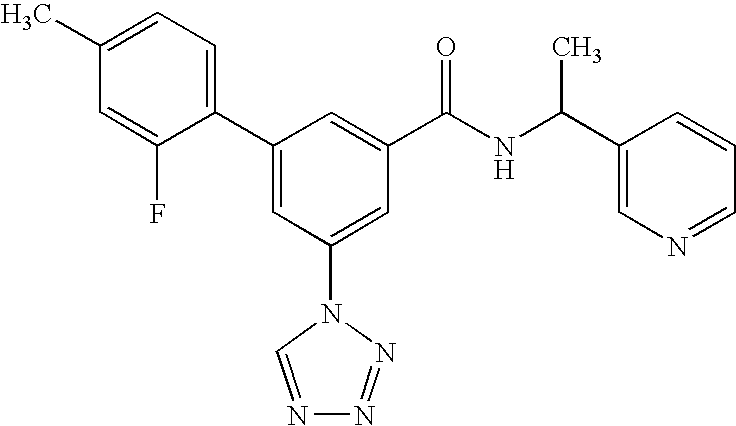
C1(C2=CC(N3C=NN=N3)=CC(C(NC(C3=CN=CC=C3)C)=O)=C2)=CC=C(C)C=C1F
